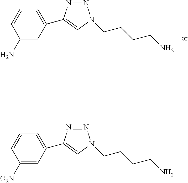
N1=NC(C2=CC=CC(N)=C2)=CN1CCCCN.N1=NC(C2=CC=CC([O2N])=C2)=CN1CCCCN
